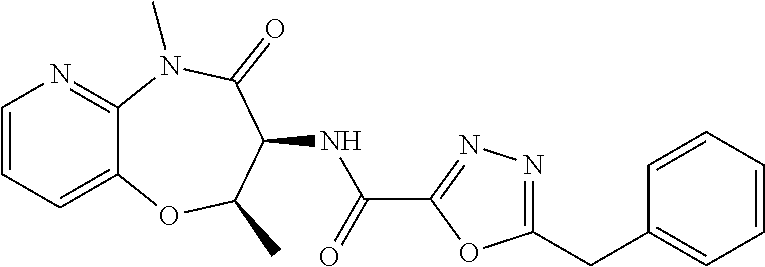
C12=CC=CN=C1N(C)C(=O)C(NC(C1=NN=C(CC3=CC=CC=C3)O1)=O)C(C)O2
